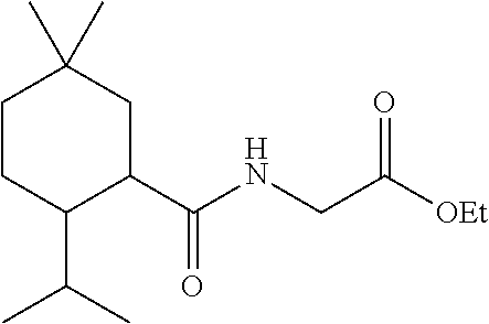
C1CC(C(C)C)C(C(NCC([OEt])=O)=O)CC1(C)C
